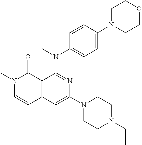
C1=CC(N(C2=NC(N3CCN(CC)CC3)=CC3=C2C(=O)N(C)C=C3)C)=CC=C1N1CCOCC1
